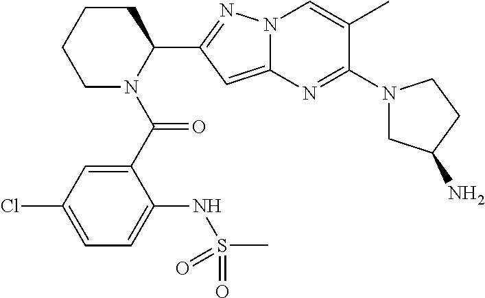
C1CCN(C(C2=CC(Cl)=CC=C2NS(C)(=O)=O)=O)C(C2=NN3C(=C2)N=C(N2CC(N)CC2)C(C)=C3)C1
